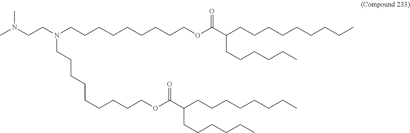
N(CCN(CCCCCCCCCOC(C(CCCCCCCCC)CCCCCC)=O)CCCCCCCCCOC(C(CCCCCC)CCCCCCCC)=O)(C)C
